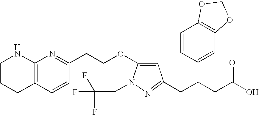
C1CCC2=C(N1)N=C(CCOC1=CC(CC(CC(O)=O)C3=CC4=C(C=C3)OCO4)=NN1CC(F)(F)F)C=C2
